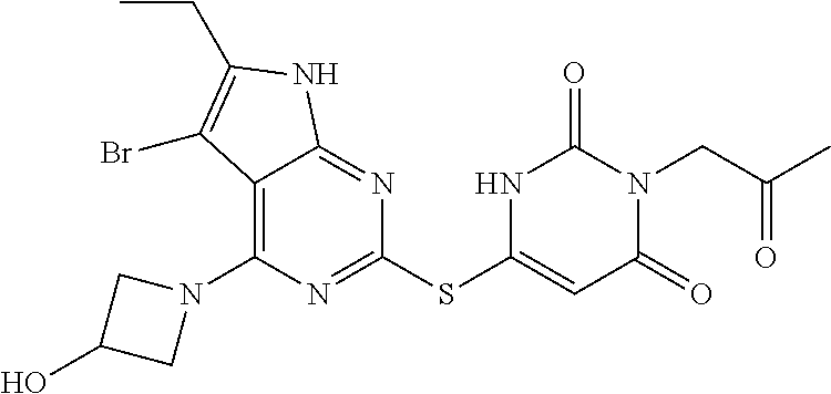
C1(N2CC(O)C2)=C2C(=NC(SC3=CC(=O)N(CC(C)=O)C(=O)N3)=N1)NC(CC)=C2Br
